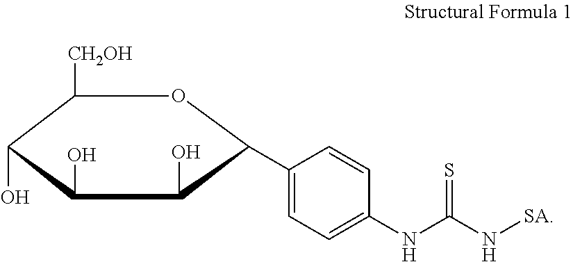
C1([CH2OH])C(O)C(O)C(O)C(C2=CC=C(NC(N[SA])=S)C=C2)O1
